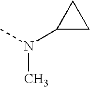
CN(C1CC1)C
